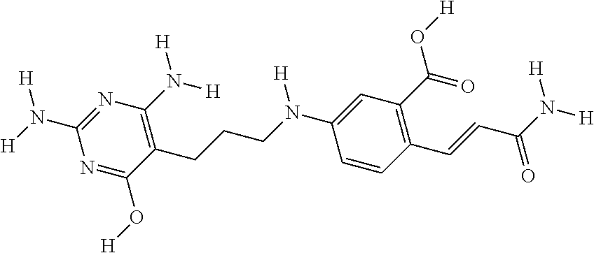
N1=C(O[H])C(CCCN(C2=CC(C(O[H])=O)=C(C=CC(N([H])[H])=O)C=C2)[H])=C(N([H])[H])N=C1N([H])[H]
